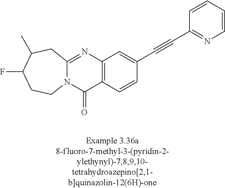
N12C(=NC3=C(C1=O)C=CC(C#CC1=NC=CC=C1)=C3)CC(C)C(F)CC2
